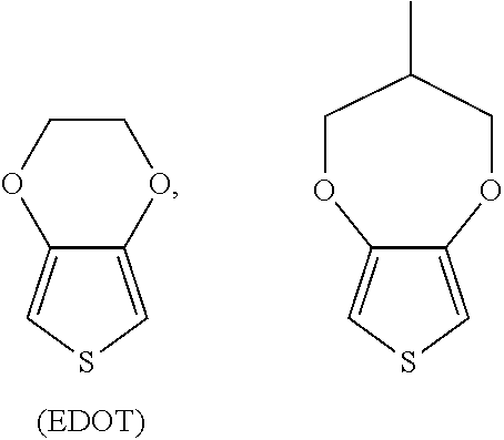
C12=CSC=C1OCCO2.C12=CSC=C1OCC(C)CO2
